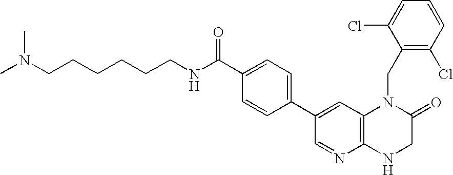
C1(C2=CC3=C(N=C2)NCC(=O)N3CC2=C(Cl)C=CC=C2Cl)=CC=C(C(NCCCCCCN(C)C)=O)C=C1
